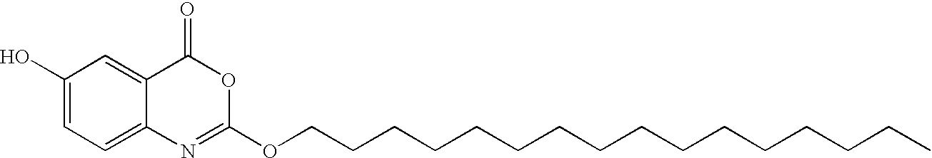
C1(O)=CC=C2C(=C1)C(=O)OC(OCCCCCCCCCCCCCCCC)=N2
